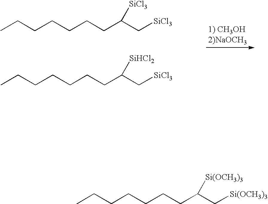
CCCCCCCC(C[SiCl3])[SiCl3].CCCCCCCC(C[SiCl3])[SiHCl2].CCCCCCCC(C[Si(OCH3)3])[Si(OCH3)3]
